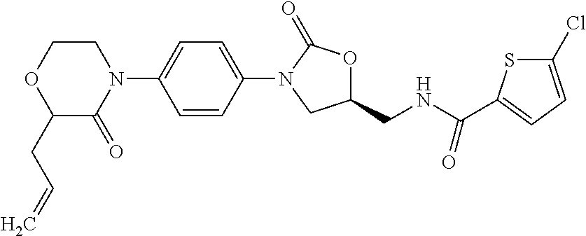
C1=C(N2C(=O)OC(CNC(C3=CC=C(Cl)S3)=O)C2)C=CC(N2CCOC(CC=C)C2=O)=C1
